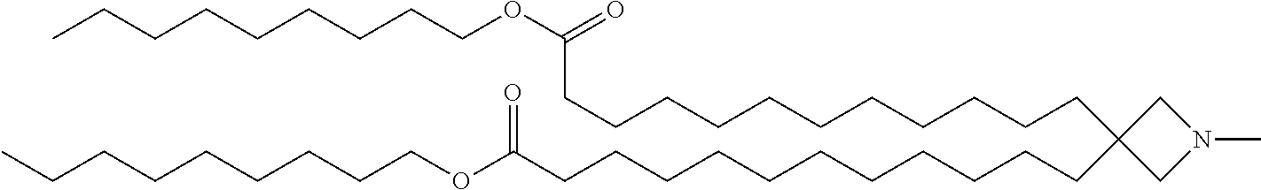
C(CCCCCCCCC(OCCCCCCCCC)=O)CCC1(CCCCCCCCCCCC(OCCCCCCCCC)=O)CN(C)C1
